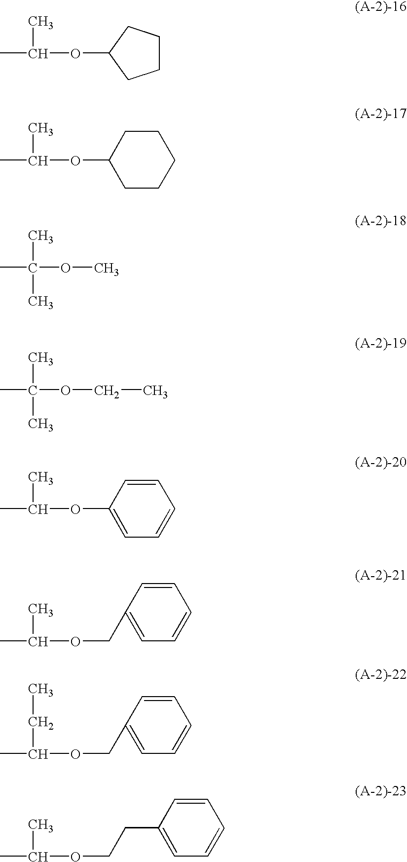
CC(C)OC1CCCCC1.CC(OC)(C)C.CC(OCC)(C)C.CC(C)OC1=CC=CC=C1.CC(C)OCC1=CC=CC=C1.CC(CC)OCC1=CC=CC=C1.CC(C)OCCC1=CC=CC=C1.CC(C)OC1CCCC1
